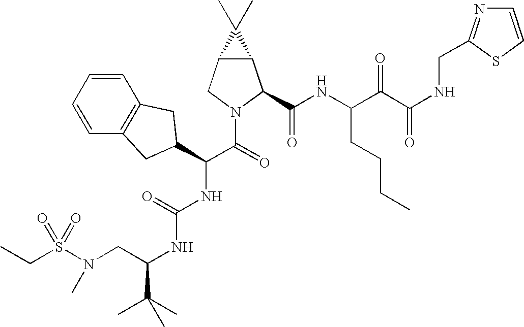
C(C)S(=O)(N(C)CC(NC(=O)NC(C(N1C(C(=O)NC(CCCC)C(=O)C(=O)NCC2=NC=CS2)C2C(C1)C2(C)C)=O)C1CC2=C(C=CC=C2)C1)C(C)(C)C)=O
